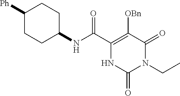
C1([Ph])CCC(NC(C2=C([OBn])C(=O)N(CC)C(=O)N2)=O)CC1
